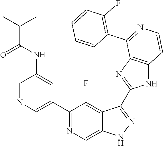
C1=NC=C(C2=NC=C3C(=C2F)C(C2=NC4=C(N2)C=CN=C4C2=C(F)C=CC=C2)=NN3)C=C1NC(C(C)C)=O
